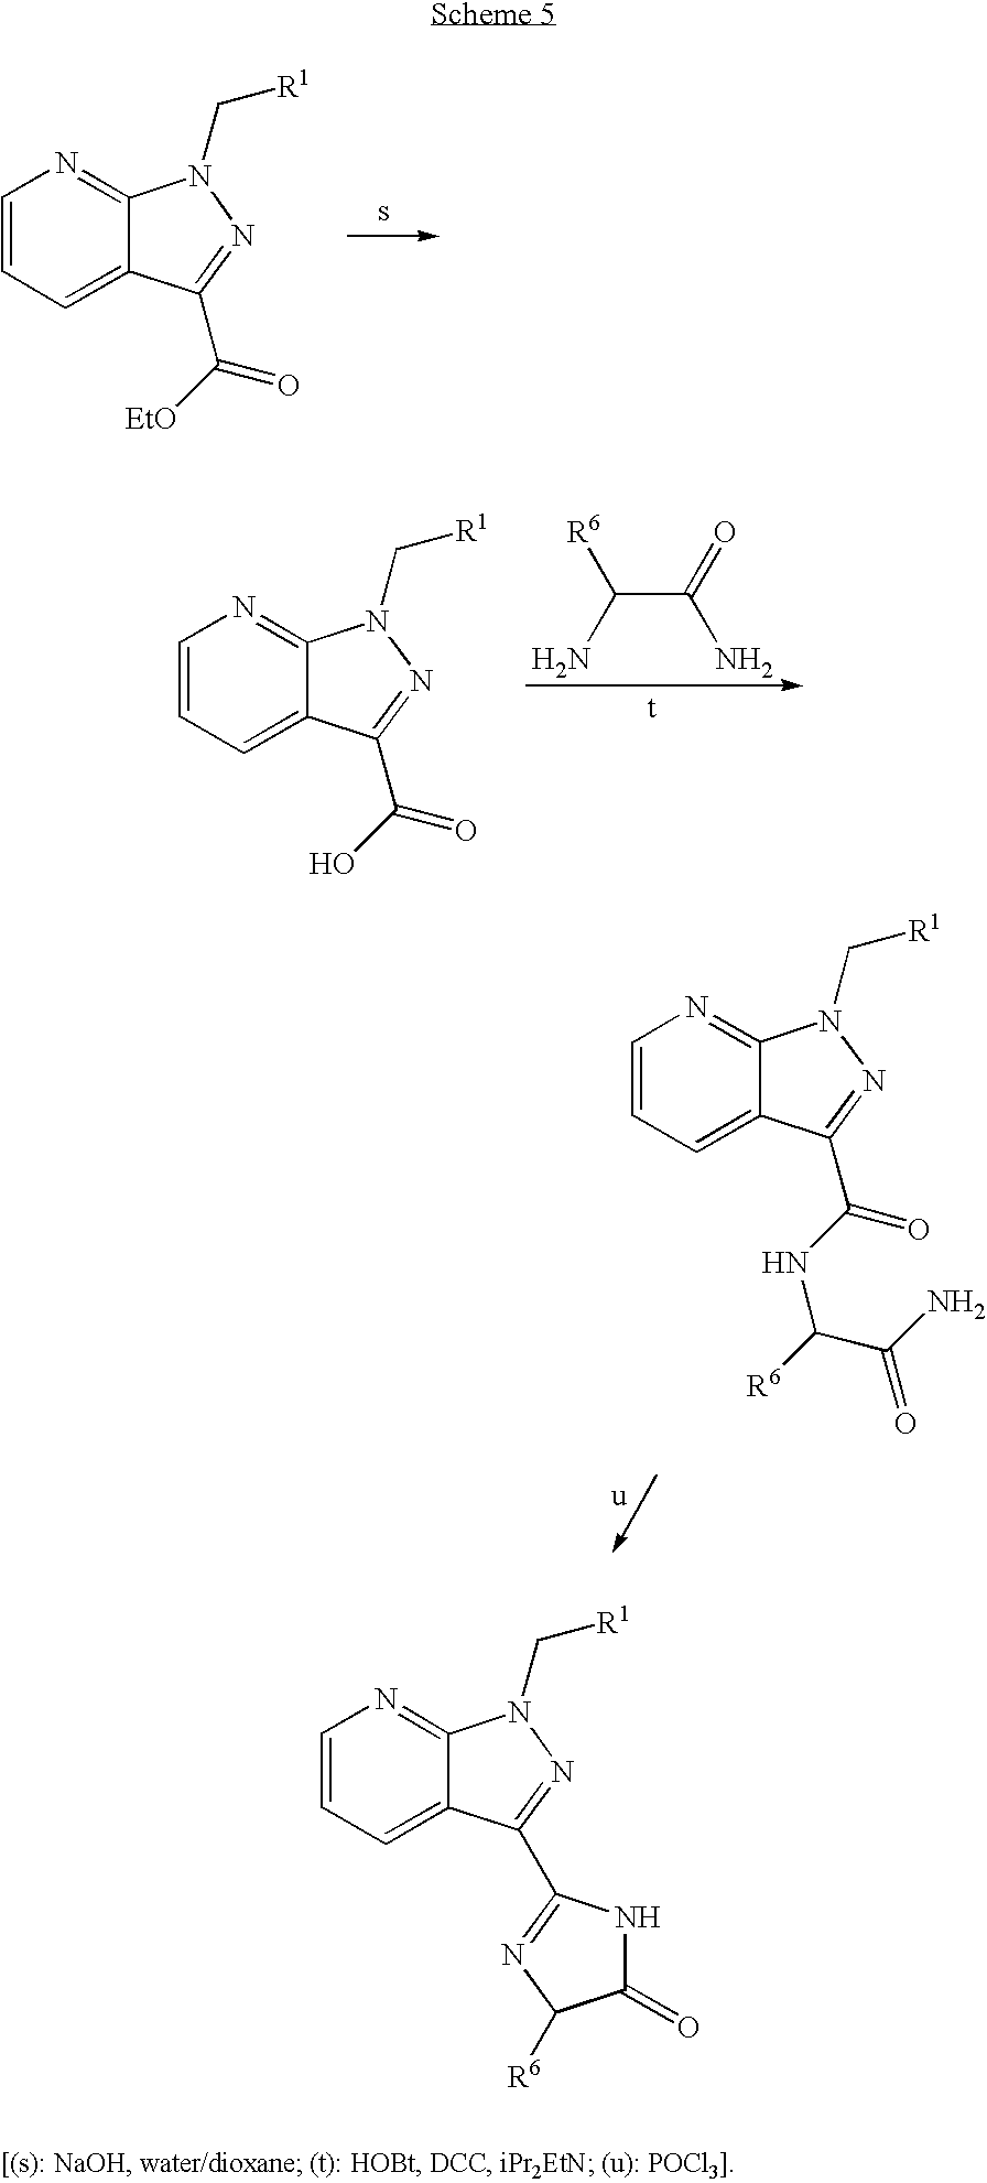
C1=CC=C2C(=N1)N(C[R1])N=C2C([EtO])=O.C1=CC=C2C(=N1)N(C[R1])N=C2C(O)=O.C(C(=O)N)(N)[R6].C1=CC=C2C(=N1)N(C[R1])N=C2C(NC([R6])C(N)=O)=O.C1=CC=C2C(=N1)N(C[R1])N=C2C1=NC([R6])C(=O)N1
